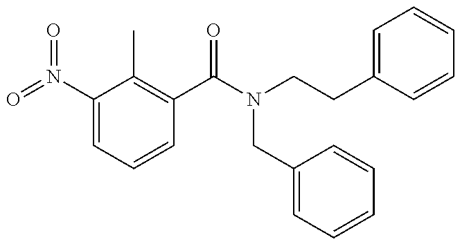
O=N(C1=CC=CC(C(N(CCC2=CC=CC=C2)CC2=CC=CC=C2)=O)=C1C)=O
